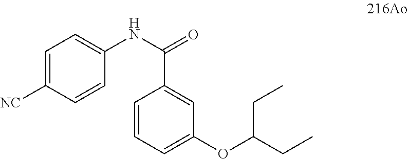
C1=C([NC])C=CC(NC(=O)C2=CC(OC(CC)CC)=CC=C2)=C1
